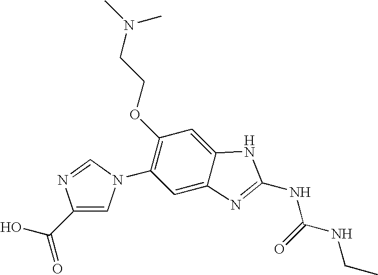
C1(C(O)=O)=CN(C2=C(OCCN(C)C)C=C3C(=C2)N=C(NC(=O)NCC)N3)C=N1
